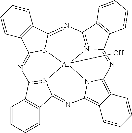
C1=CC=CC2=C1C1=N3C2=NC2=C4C=CC=CC4=C4N2[Al]32(O)N3C(=N1)C1=C(C=CC=C1)C3=NC1=N2C(=N4)C2=C1C=CC=C2
